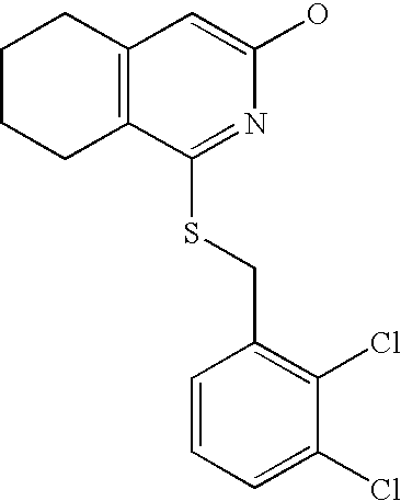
C1CCC2=C(C1)C=C(O)N=C2SCC1=C(Cl)C(Cl)=CC=C1
